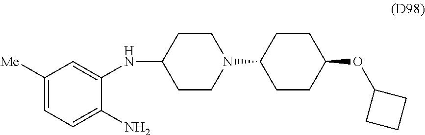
C1([Me])=CC=C(N)C(NC2CCN(C3CCC(OC4CCC4)CC3)CC2)=C1
